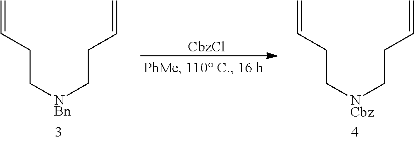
C(C[NBn]CCC=C)C=C.[CbzCl].C(C[NCbz]CCC=C)C=C
